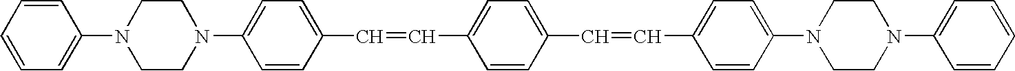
C1=C(N2CCN(C3=CC=CC=C3)CC2)C=CC(C=CC2=CC=C(C=CC3=CC=C(N4CCN(C5=CC=CC=C5)CC4)C=C3)C=C2)=C1
